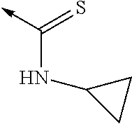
C(NC1CC1)(->C)=S
